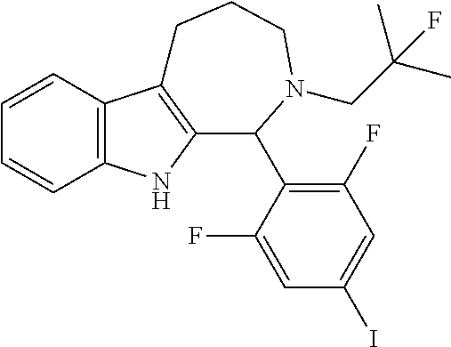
C1=CC2=C(C=C1)NC1=C2CCCN(CC(C)(C)F)C1C1=C(F)C=C(I)C=C1F
